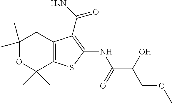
C1(C)(C)OC(C)(C)C2=C(C1)C(C(=O)N)=C(NC(=O)C(COC)O)S2
